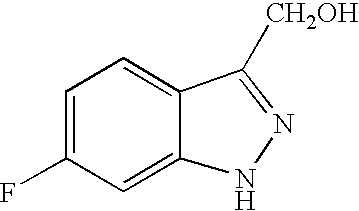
C1=C(F)C=C2C(=C1)C([CH2OH])=NN2
